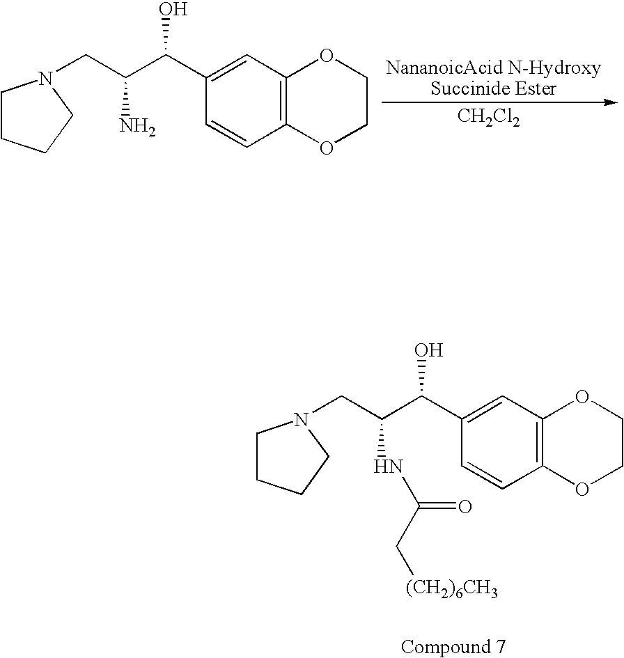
C12=C(C=C(C(C(CN3CCCC3)N)O)C=C1)OCCO2.[CH2Cl2].C12=C(C=C(C(C(CN3CCCC3)NC(C[(CH2)6CH3])=O)O)C=C1)OCCO2
